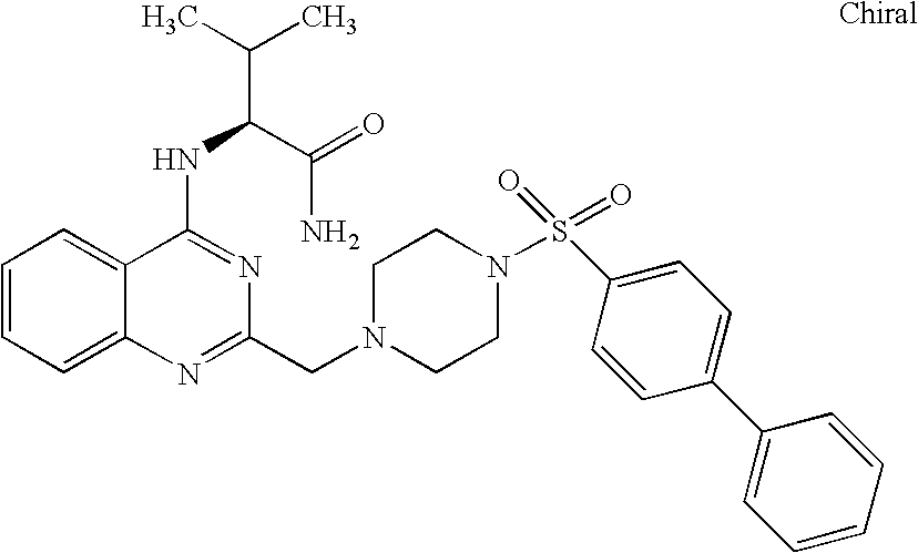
C1=CC=C2C(=C1)C(NC(C(=O)N)C(C)C)=NC(CN1CCN(S(=O)(=O)C3=CC=C(C4=CC=CC=C4)C=C3)CC1)=N2
